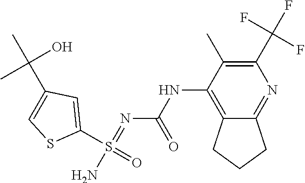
C1(S(=O)(N)=NC(NC2=C3C(=NC(C(F)(F)F)=C2C)CCC3)=O)=CC(C(C)(O)C)=CS1
